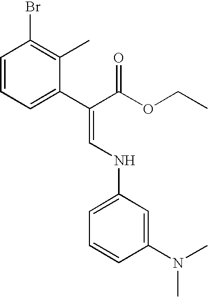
C1=CC=C(C(=CNC2=CC=CC(N(C)C)=C2)C(OCC)=O)C(C)=C1Br
